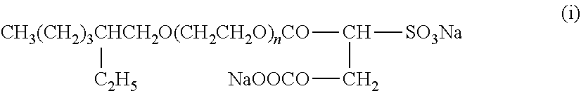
C([SO3Na])(C[NaOOCO])[CH3(CH2)3CHCH2O(CH2CH2O)nCO][C2H5]
